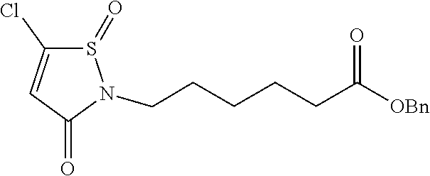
S1(=O)N(CCCCCC(=O)[OBn])C(=O)C=C1Cl
